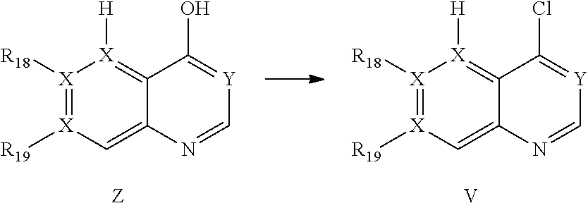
[X]1([R18])=[X]([R19])C=C2C(=[X]1[H])C(O)=[Y]C=N2.[X]1([R18])=[X]([R19])C=C2C(=[X]1[H])C(Cl)=[Y]C=N2.[V]
